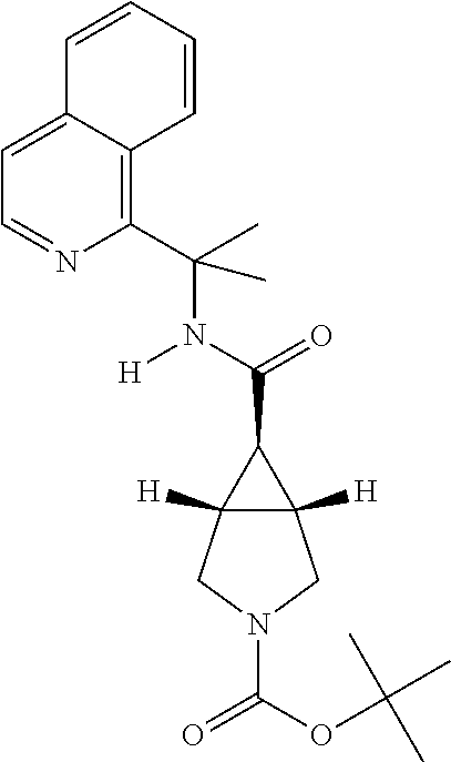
N(C(=O)C1C2([H])C1([H])CN(C(=O)OC(C)(C)C)C2)([H])C(C1=C2C(=CC=N1)C=CC=C2)(C)C
